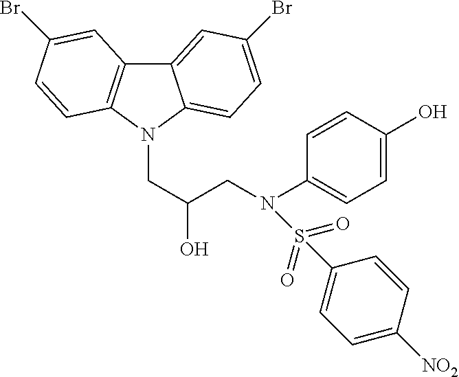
C12=CC(Br)=CC=C1N(CC(CN(C1=CC=C(O)C=C1)S(=O)(=O)C1=CC=C([NO2])C=C1)O)C1=C2C=C(Br)C=C1
